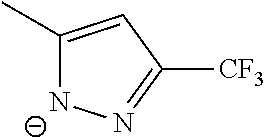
C1(C)=CC([CF3])=N[N-]1
